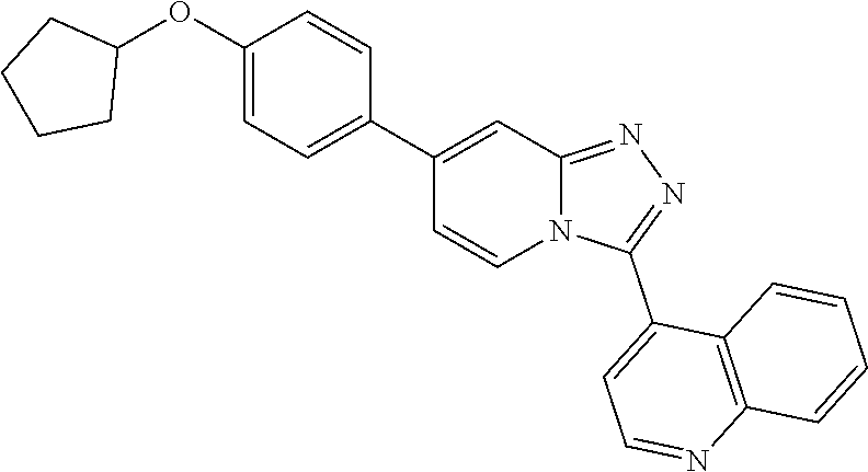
N12C(=NN=C1C1=CC=NC3=C1C=CC=C3)C=C(C1=CC=C(OC3CCCC3)C=C1)C=C2
